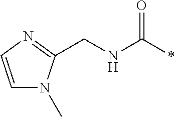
C(*)(=O)NCC1=NC=CN1C
